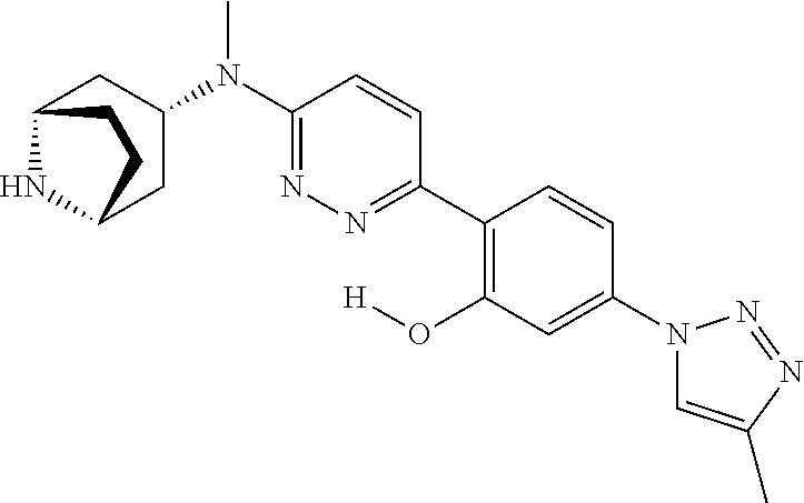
C12NC(CC(N(C3=NN=C(C4=C(O[H])C=C(N5C=C(C)N=N5)C=C4)C=C3)C)C1)CC2
